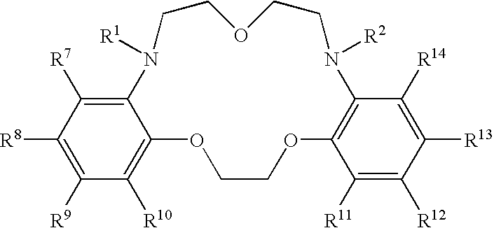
C1([R8])=C([R9])C([R10])=C2C(=C1[R7])N([R1])CCOCCN([R2])C1=C(OCCO2)C([R11])=C([R12])C([R13])=C1[R14]
